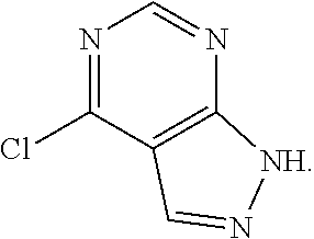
N1=C(Cl)C2=C(N=C1)[NH]N=C2
